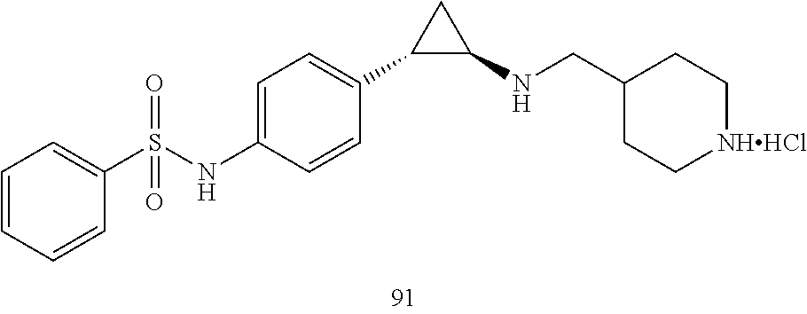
C1(C2CC2NCC2CC[NHHCl]CC2)=CC=C(NS(C2=CC=CC=C2)(=O)=O)C=C1
